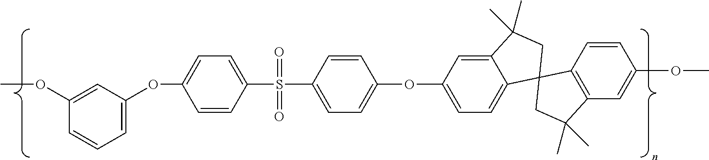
O(C1=CC=C(S(C2=CC=C(OC3=CC=C4C(=C3)C(C)(C)CC43C4=C(C=C(OC)C=C4)C(C)(C)C3)C=C2)(=O)=O)C=C1)C1=CC=CC(OC)=C1
